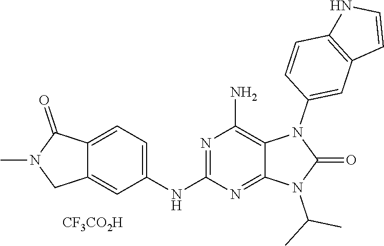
C12=CC=C(NC3=NC(N)=C4C(=N3)N(C(C)C)C(=O)N4C3=CC4=C(C=C3)NC=C4)C=C1CN(C)C2=O.[CF3CO2H]
